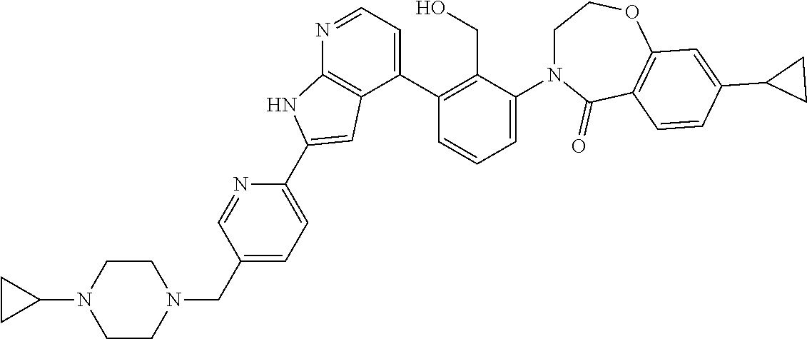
N1=CC=C(C2=C(CO)C(N3CCOC4=C(C3=O)C=CC(C3CC3)=C4)=CC=C2)C2=C1NC(C1=CC=C(CN3CCN(C4CC4)CC3)C=N1)=C2
